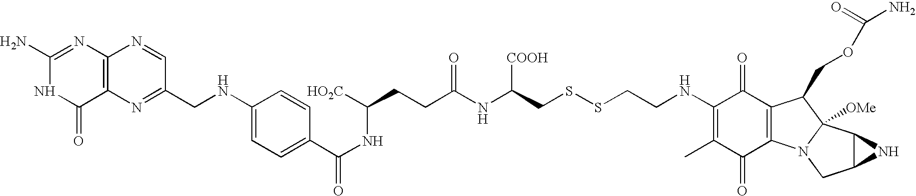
C1(N)=NC2=C(C(=O)N1)N=C(CNC1=CC=C(C(NC([HO2C])CCC(NC(CSSCCNC3=C(C)C(=O)C4=C(C3=O)C(COC(=O)N)C3([OMe])N4CC4C3N4)[COOH])=O)=O)C=C1)C=N2
